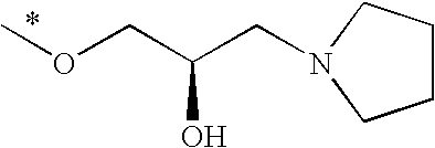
COCC(CN1CCCC1)O
